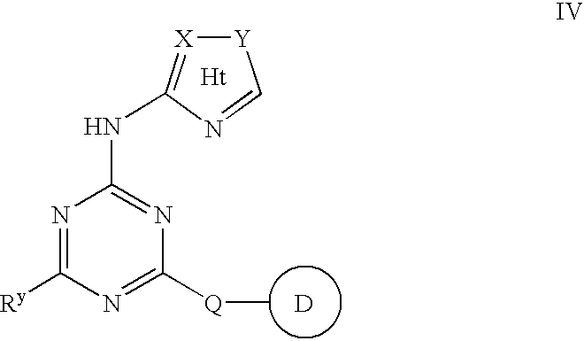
N(C1=NC([Q]C)=NC([Ry])=N1)C1=[X][Y]C=N1.[D].[Ht]
